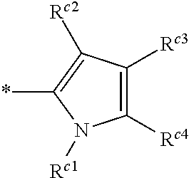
C1([Rc4])=C([Rc3])C([Rc2])=C(*)N1[Rc1]
